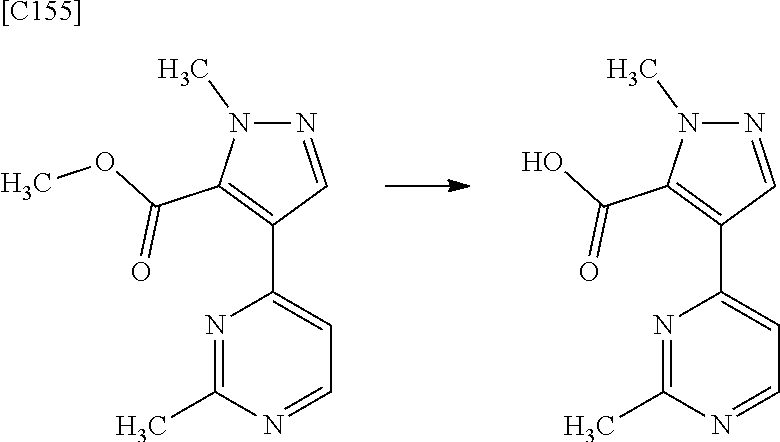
N1=C(C)N=CC=C1C1=C(C(O)=O)N(C)N=C1.N1=C(C)N=CC=C1C1=C(C(OC)=O)N(C)N=C1.[[C155]]
